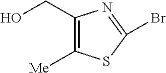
C1(CO)=C([Me])SC(Br)=N1
